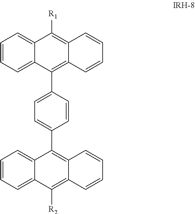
C1=CC=C2C(=C1)C([R1])=C1C(=C2C2=CC=C(C3=C4C(=C([R2])C5=CC=CC=C53)C=CC=C4)C=C2)C=CC=C1
